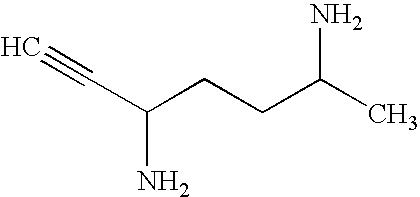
C(CCC(C)N)(C#C)N
